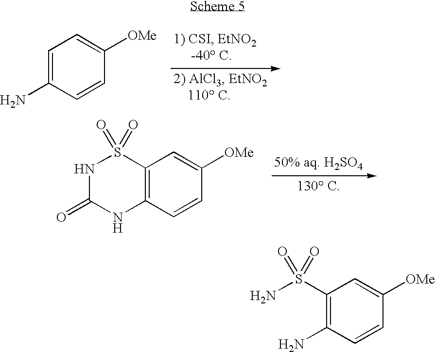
C1=C(N)C=CC([OMe])=C1.C12=C(C=CC([OMe])=C1)NC(=O)NS2(=O)=O.C1(S(N)(=O)=O)=C(N)C=CC([OMe])=C1
